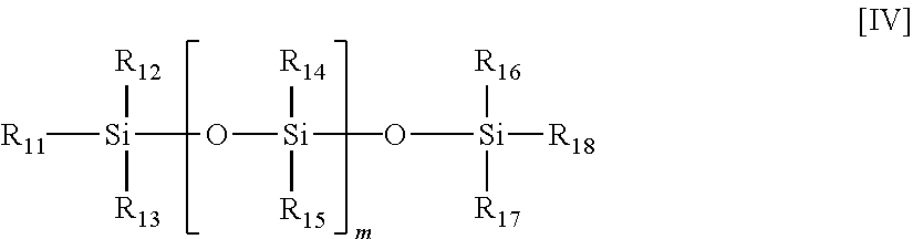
[R11][Si](O[Si](O[Si]([R18])([R16])[R17])(C)([R15])[R14])([R13])[R12]
